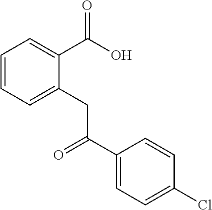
C1=CC=C(CC(=O)C2=CC=C(Cl)C=C2)C(C(=O)O)=C1
